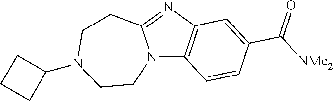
N12C3=C(N=C1CCN(C1CCC1)CC2)C=C(C([NMe2])=O)C=C3
